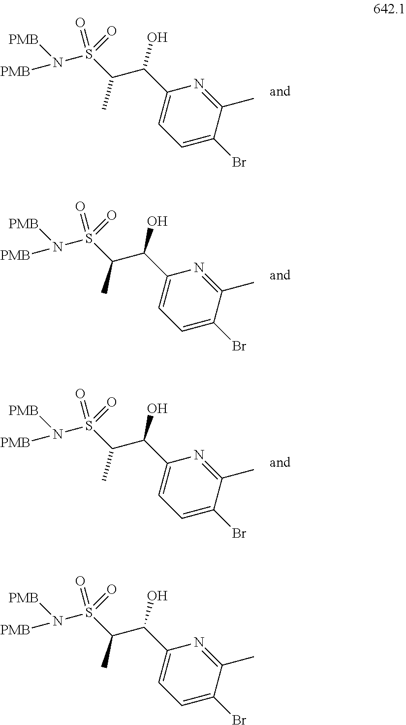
N(S(=O)(=O)C(C(O)C1=CC=C(Br)C(C)=N1)C)([PMB])[PMB].N(S(=O)(=O)C(C(O)C1=CC=C(Br)C(C)=N1)C)([PMB])[PMB].N(S(=O)(=O)C(C(O)C1=CC=C(Br)C(C)=N1)C)([PMB])[PMB].N(S(=O)(=O)C(C(O)C1=CC=C(Br)C(C)=N1)C)([PMB])[PMB]
